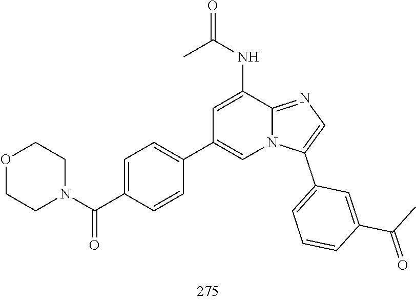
O1CCN(C(C2=CC=C(C3=CN4C(=NC=C4C4=CC=CC(C(C)=O)=C4)C(NC(=O)C)=C3)C=C2)=O)CC1
